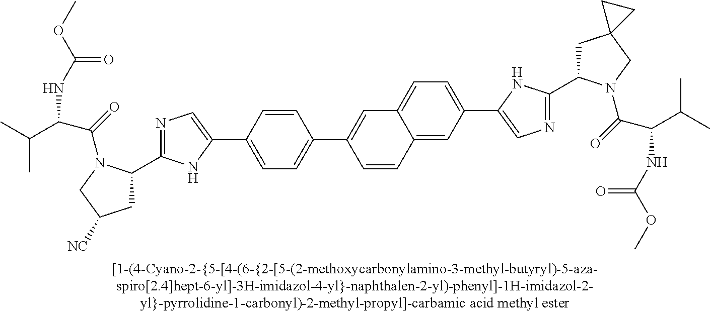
C1C2(CC(C3=NC=C(C4=CC=C5C(=C4)C=CC(C4=CC=C(C6=CN=C(C7CC([NC])CN7C(=O)C(C(C)C)NC(OC)=O)N6)C=C4)=C5)N3)N1C(=O)C(C(C)C)NC(OC)=O)CC2
